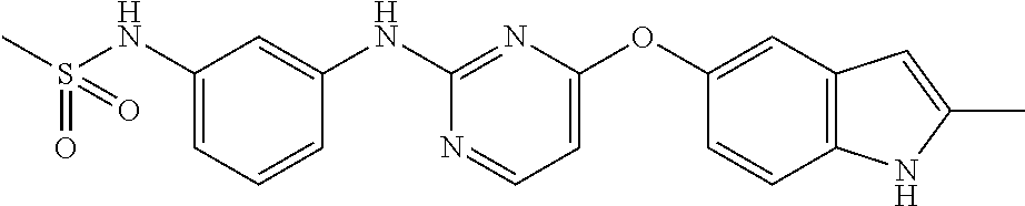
CS(NC1=CC=CC(NC2=NC(OC3=CC4=C(C=C3)NC(C)=C4)=CC=N2)=C1)(=O)=O
